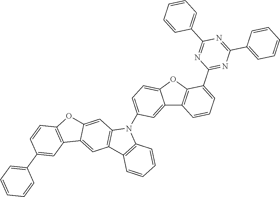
C12=CC(N3C4=C(C5=C3C=CC=C5)C=C3C(=C4)OC4=C3C=C(C3=CC=CC=C3)C=C4)=CC=C1OC1=C2C=CC=C1C1=NC(C2=CC=CC=C2)=NC(C2=CC=CC=C2)=N1
